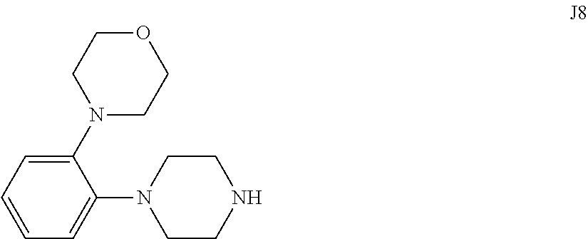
C1(N2CCOCC2)=CC=CC=C1N1CCNCC1
